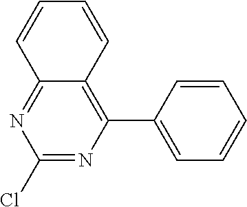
C12=NC(Cl)=NC(C3=CC=CC=C3)=C1C=CC=C2
